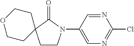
C1CN(C2=CN=C(Cl)N=C2)C(=O)C12CCOCC2
